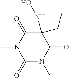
C1(=O)N(C)C(=O)C(NO)(CC)C(=O)N1C
